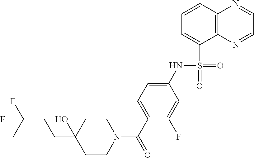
C1CN(C(C2=CC=C(NS(=O)(=O)C3=CC=CC4=C3N=CC=N4)C=C2F)=O)CCC1(O)CCC(F)(F)C
